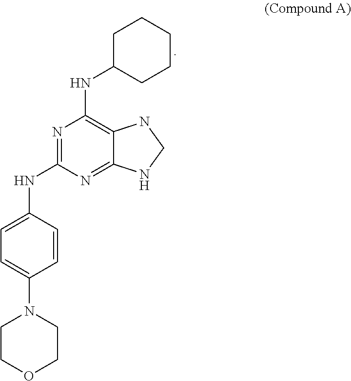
C1=CC(NC2=NC(NC3CCCCC3)=C3C(=N2)NCN3)=CC=C1N1CCOCC1
